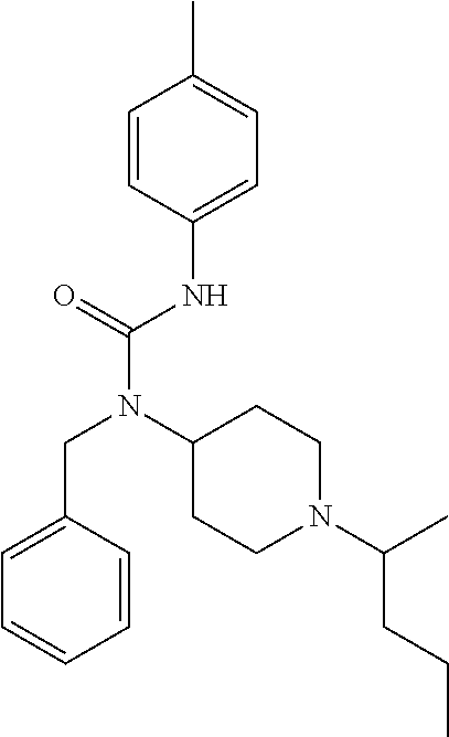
C1=C(CN(C(NC2=CC=C(C)C=C2)=O)C2CCN(C(CCC)C)CC2)C=CC=C1
